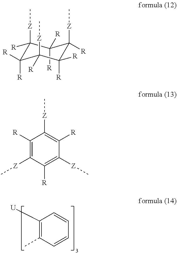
C1([U])=C(C)C=CC=C1.C1([R])([R])C([Z]C)([R])C([R])([R])C([Z]C)([R])C([R])([R])C1([R])[Z]C.C1([R])=C([Z]C)C([R])=C([Z]C)C([R])=C1[Z]C
